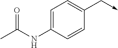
C1=C(NC(C)=O)C=CC(C->C)=C1
